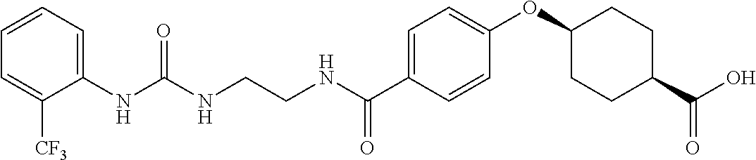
C(NCCNC(C1=CC=C(OC2CCC(C(O)=O)CC2)C=C1)=O)(=O)NC1=CC=CC=C1[CF3]
